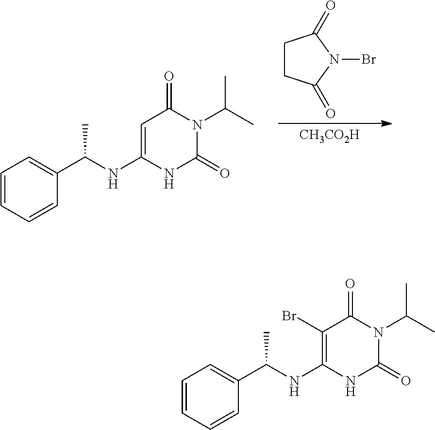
C1=CC=CC(C(NC2=CC(=O)N(C(C)C)C(=O)N2)C)=C1.C1CC(=O)N(Br)C1=O.[CH3CO2H].C1=CC=CC(C(NC2=C(Br)C(=O)N(C(C)C)C(=O)N2)C)=C1
